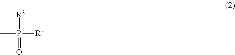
CP([R4])([R3])=O
